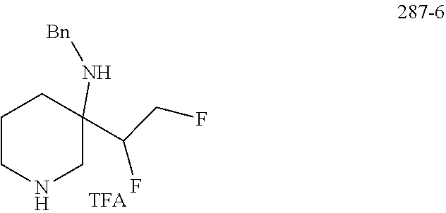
C1CNCC(N[Bn])(C(F)CF)C1
